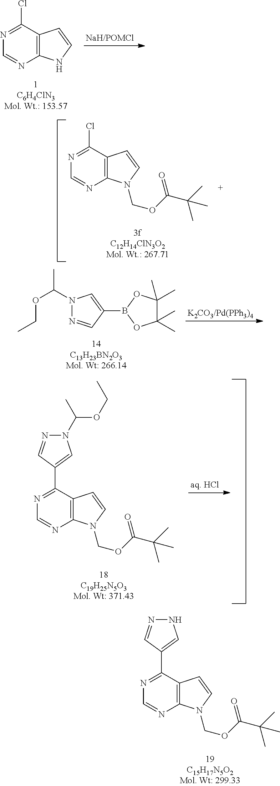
N1=C(C2=CNN=C2)C2=C(N=C1)N(COC(=O)C(C)(C)C)C=C2.N1=C(Cl)C2=C(N=C1)NC=C2.N1=C(Cl)C2=C(N=C1)N(COC(C(C)(C)C)=O)C=C2.N1(C(OCC)C)N=CC(B2OC(C)(C)C(C)(C)O2)=C1.N1=C(C2=CN(C(OCC)C)N=C2)C2=C(N=C1)N(COC(=O)C(C)(C)C)C=C2
